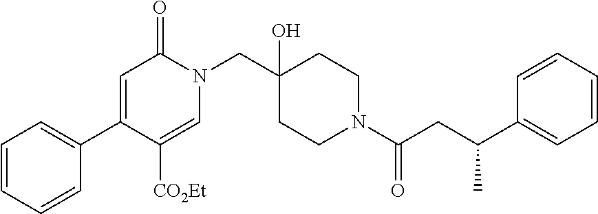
C1=CC=CC(C2=CC(=O)N(CC3(O)CCN(C(=O)CC(C)C4=CC=CC=C4)CC3)C=C2[CO2Et])=C1
